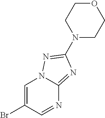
C1(Br)=CN2C(=NC(N3CCOCC3)=N2)N=C1
